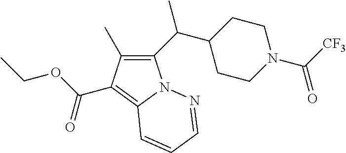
C1(C(C2CCN(C([CF3])=O)CC2)C)=C(C)C(C(OCC)=O)=C2N1N=CC=C2
